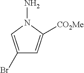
C1(Br)=CN(N)C([CO2Me])=C1
